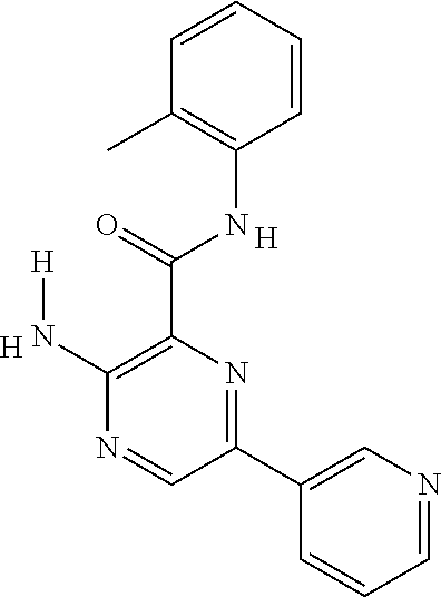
C1=CC=CC(C)=C1NC(C1=C(N[H])N=CC(C2=CN=CC=C2)=N1)=O.[H].[H]
